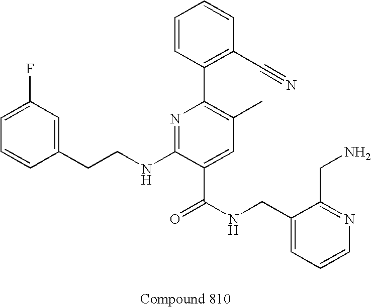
C1=CC(CCNC2=NC(C3=C(C#N)C=CC=C3)=C(C)C=C2C(NCC2=CC=CN=C2CN)=O)=CC(F)=C1
